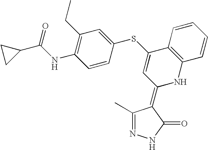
N1=C(C)C(=C2NC3=C(C(SC4=CC(CC)=C(NC(=O)C5CC5)C=C4)=C2)C=CC=C3)C(=O)N1
